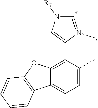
C12=C(C3=CN([R7])C=N3C)C(C)=CC=C1C1=C(O2)C=CC=C1
